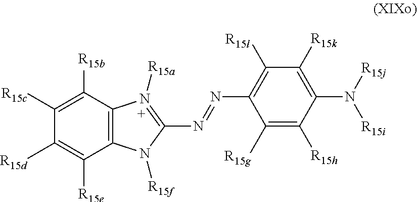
C1([R15c])=C([R15b])C2=C(C([R15e])=C1[R15d])N([R15f])C(N=NC1=C([R15l])C([R15k])=C(N([R15j])[R15i])C([R15h])=C1[R15g])=N2[R15a]
